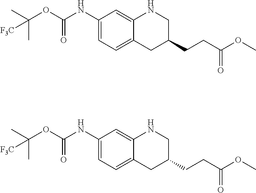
C1(NC(OC(C)(C)[F3C])=O)=CC=C2C(=C1)NCC(CCC(OC)=O)C2.C1(NC(OC(C)(C)[F3C])=O)=CC=C2C(=C1)NCC(CCC(OC)=O)C2
